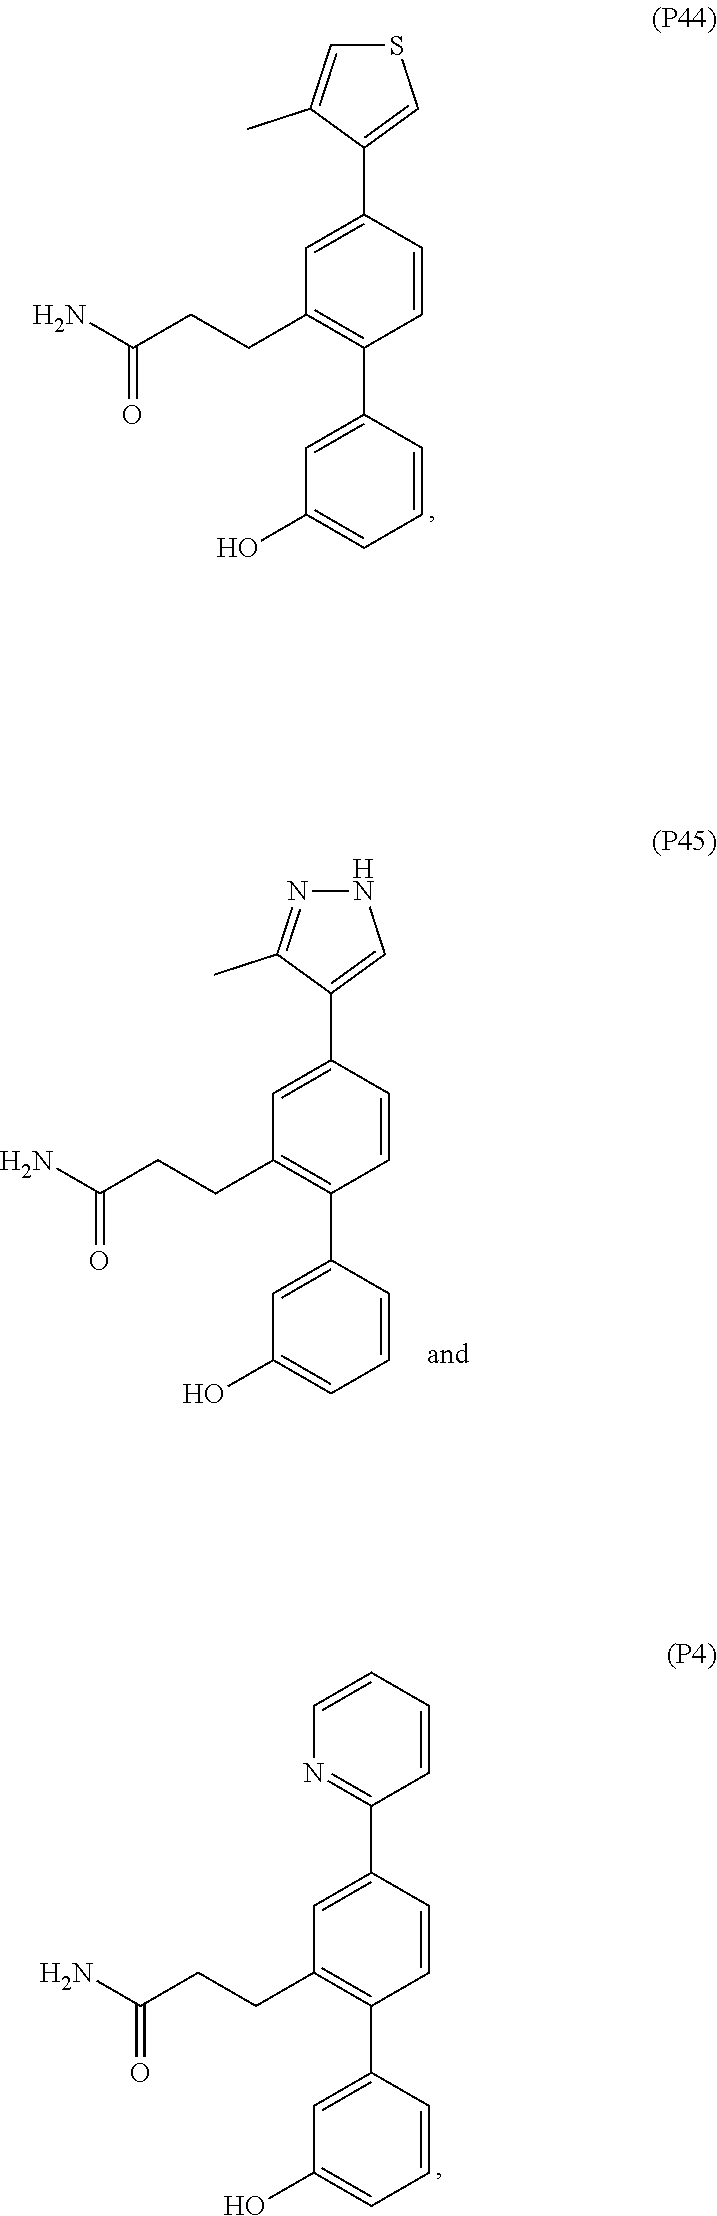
C1=CC(C2=C(CCC(N)=O)C=C(C3=CSC=C3C)C=C2)=CC(O)=C1.C1=CC(C2=C(CCC(N)=O)C=C(C3=CNN=C3C)C=C2)=CC(O)=C1.C1=CC(C2=C(CCC(N)=O)C=C(C3=NC=CC=C3)C=C2)=CC(O)=C1
